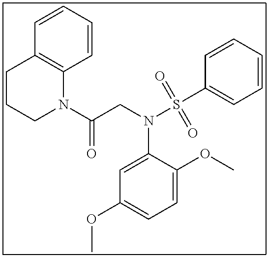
C1=CC=CC(S(N(C2=CC(OC)=CC=C2OC)CC(N2C3=C(CCC2)C=CC=C3)=O)(=O)=O)=C1
